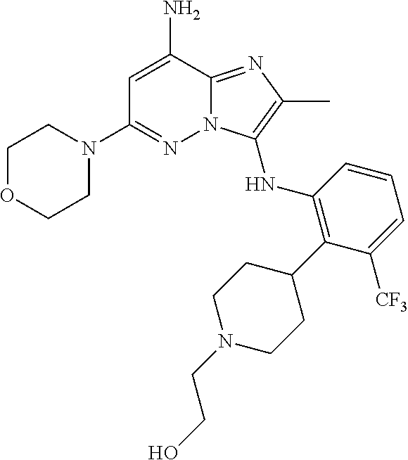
C1=C(N)C2=NC(C)=C(NC3=C(C4CCN(CCO)CC4)C([CF3])=CC=C3)N2N=C1N1CCOCC1
